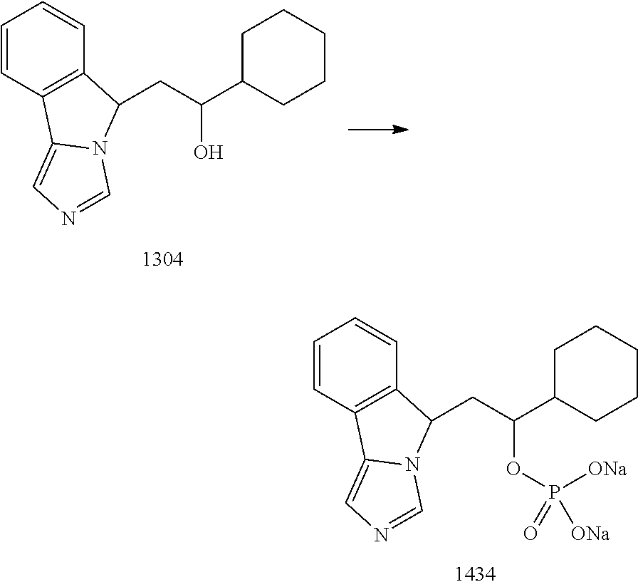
C1=CC2=C(C=C1)C(CC(C1CCCCC1)O)N1C2=CN=C1.C1=CC2=C(C=C1)C(CC(C1CCCCC1)OP([ONa])([ONa])=O)N1C2=CN=C1
